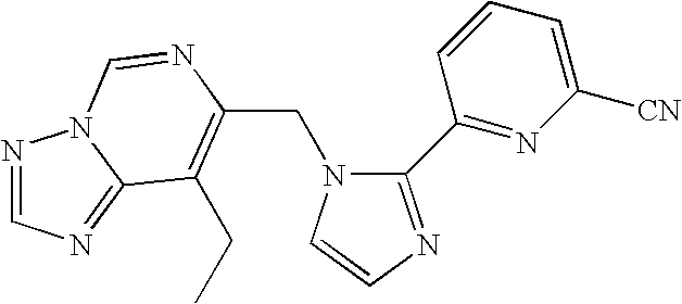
C(N1C(C2=NC([CN])=CC=C2)=NC=C1)C1=C(CC)C2=NC=NN2C=N1
